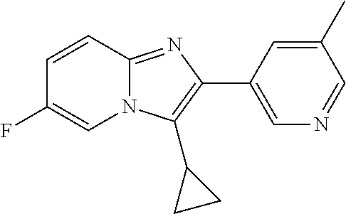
C1=CC2=NC(C3=CN=CC(C)=C3)=C(C3CC3)N2C=C1F
